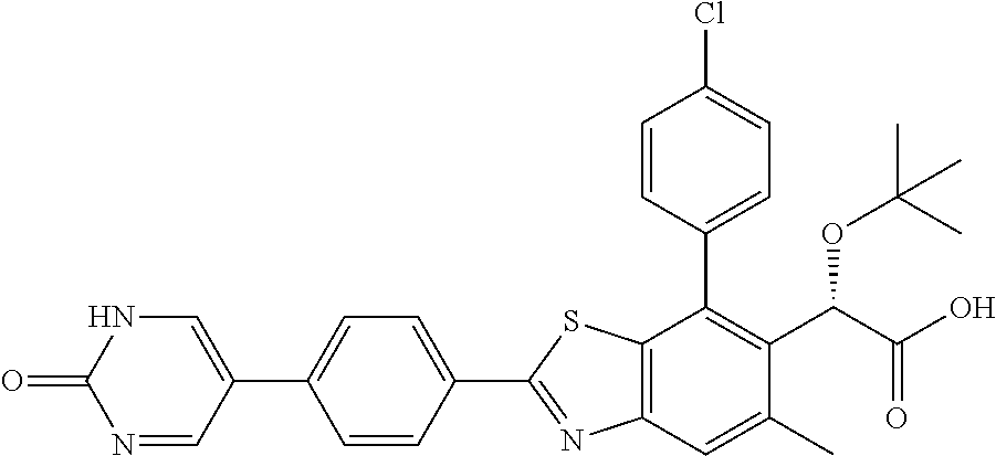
C1(C2=NC3=C(S2)C(C2=CC=C(Cl)C=C2)=C(C(OC(C)(C)C)C(=O)O)C(C)=C3)=CC=C(C2=CNC(=O)N=C2)C=C1
